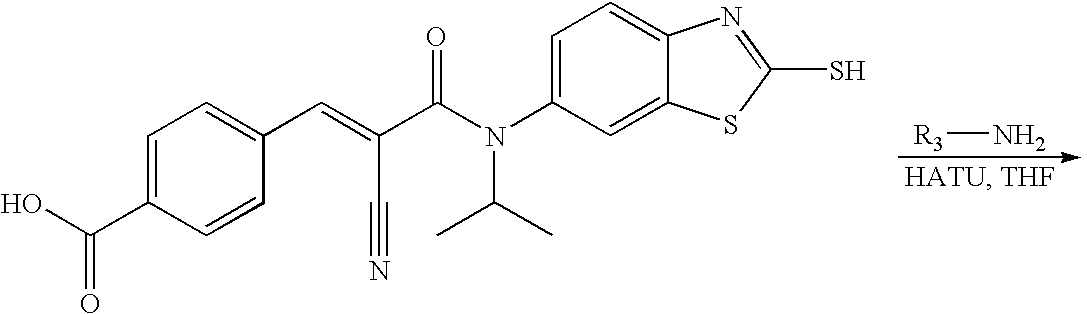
[R3]N.C1=C(N(C(C(=CC2=CC=C(C(=O)O)C=C2)C#N)=O)C(C)C)C=C2C(=C1)N=C(S)S2
